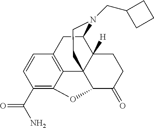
C1(C(=O)N)=C2C3=C(C=C1)CC1C4([H])C3(C(C(=O)CC4)O2)CCN1CC1CCC1
